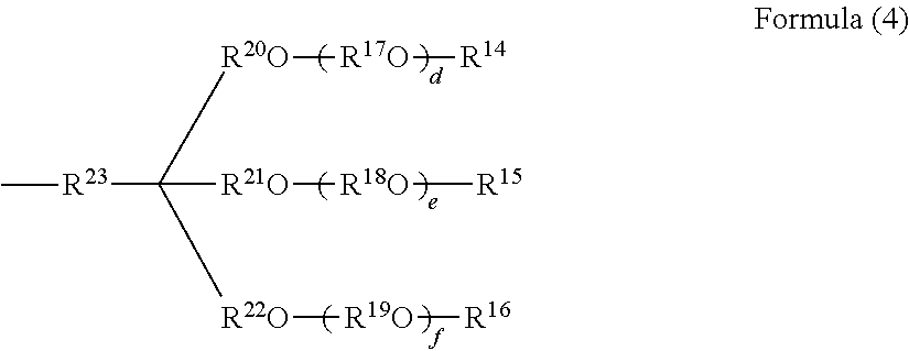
[R21O]([R18O][R15])C([R20O][R17O][R14])([R23]C)[R22O][R19O][R16]
